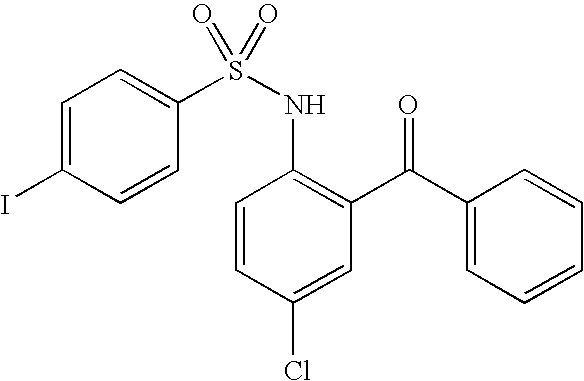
C1(S(NC2=C(C(C3=CC=CC=C3)=O)C=C(Cl)C=C2)(=O)=O)=CC=C(I)C=C1
